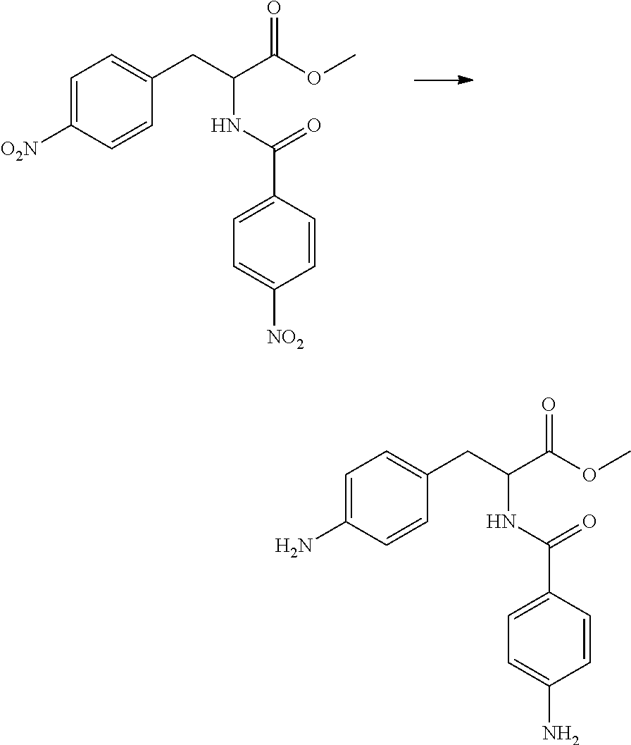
C1=C([O2N])C=CC(CC(C(OC)=O)NC(C2=CC=C([NO2])C=C2)=O)=C1.C1=C(N)C=CC(CC(C(OC)=O)NC(C2=CC=C(N)C=C2)=O)=C1
